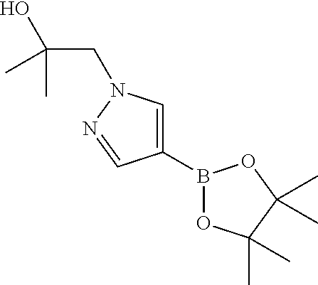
C1(B2OC(C)(C)C(C)(C)O2)=CN(CC(C)(O)C)N=C1
